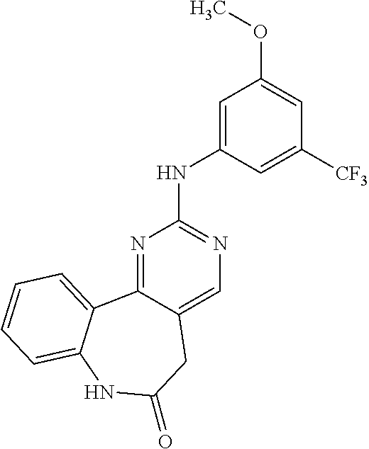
N1=C2C(=CN=C1NC1=CC(OC)=CC([CF3])=C1)CC(=O)NC1=CC=CC=C21
